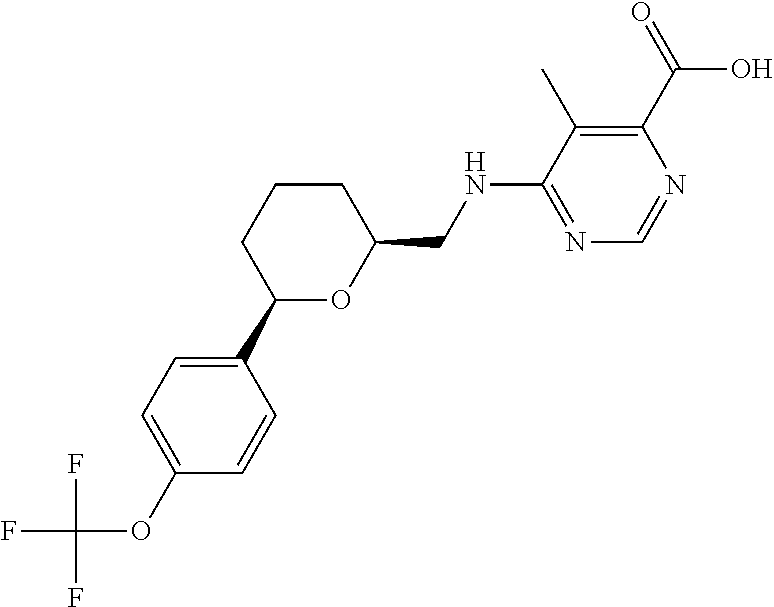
C1=CC(C2OC(CNC3=NC=NC(C(=O)O)=C3C)CCC2)=CC=C1OC(F)(F)F
